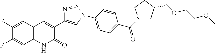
C1(F)=CC2=C(C=C1F)NC(=O)C(C1=CN(C3=CC=C(C(N4CC(COCCOC)CC4)=O)C=C3)N=N1)=C2
